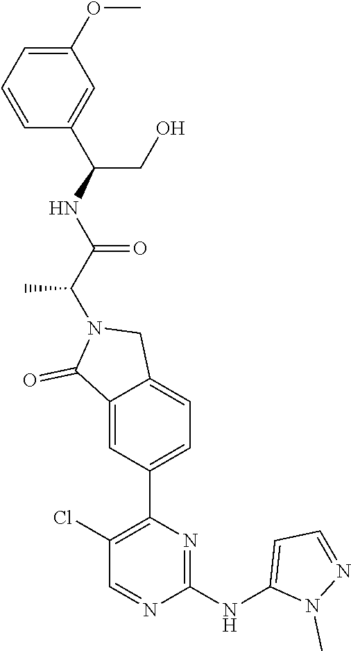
C1(NC2=CC=NN2C)=NC(C2=CC=C3C(=C2)C(=O)N(C(C(NC(CO)C2=CC(OC)=CC=C2)=O)C)C3)=C(Cl)C=N1
